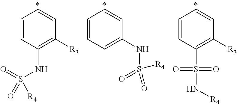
C1=CC(NS(=O)(=O)[R4])=C([R3])C=C1.C1=CC=C(NS(=O)([R4])=O)C=C1.C1=CC(S(N[R4])(=O)=O)=C([R3])C=C1
